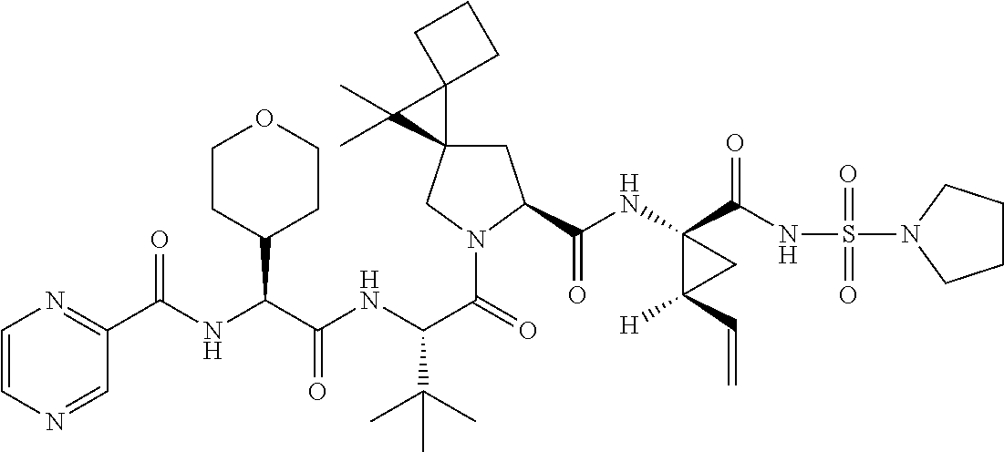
C(C(NC(C(=O)N1CC2(CC1C(=O)NC1(C(NS(=O)(=O)N3CCCC3)=O)C([H])(C=C)C1)C1(C2(C)C)CCC1)C(C)(C)C)=O)(C1CCOCC1)NC(=O)C1=NC=CN=C1
